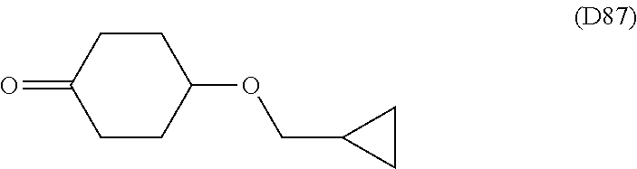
C1CC(=O)CCC1OCC1CC1
